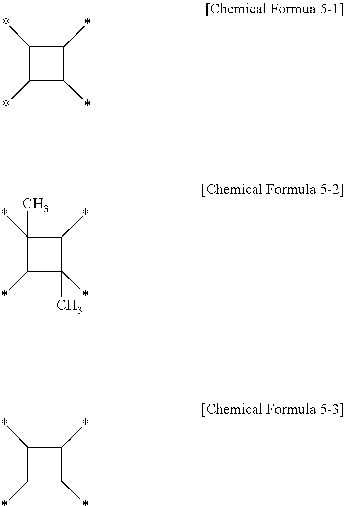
C1(*)C(*)C(*)C1*.C1(*)(C)C(*)C(*)(C)C1*.C(C*)(C(C*)*)*
